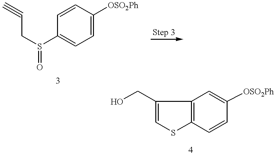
C(CS(C1=CC=C([OSO2Ph])C=C1)=O)#C.C1(CO)=CSC2=C1C=C([OSO2Ph])C=C2
